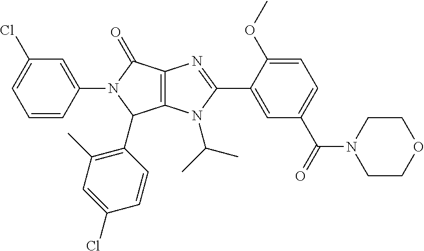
C1=CC(N2C(C3=C(C)C=C(Cl)C=C3)C3=C(C2=O)N=C(C2=CC(C(=O)N4CCOCC4)=CC=C2OC)N3C(C)C)=CC(Cl)=C1
